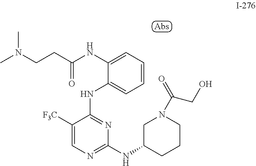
C1([F3C])=CN=C(NC2CCCN(C(=O)CO)C2)N=C1NC1=CC=CC=C1NC(CCN(C)C)=O
